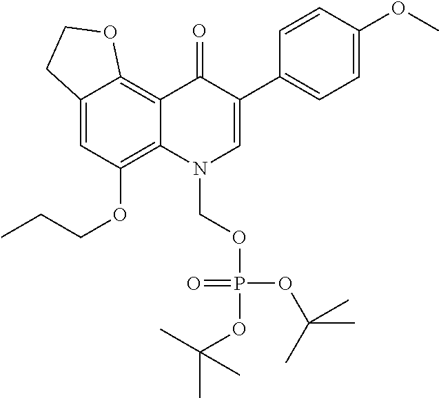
C12=CC(OCCC)=C3C(=C1OCC2)C(=O)C(C1=CC=C(OC)C=C1)=CN3COP(OC(C)(C)C)(OC(C)(C)C)=O
